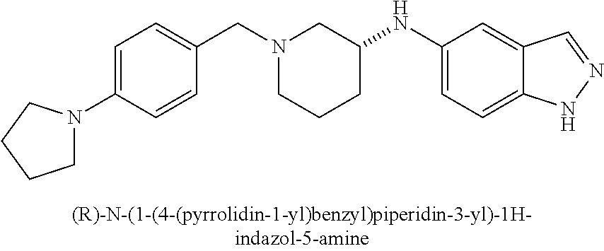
C1N(C2=CC=C(CN3CCCC(NC4=CC=C5C(=C4)C=NN5)C3)C=C2)CCC1
